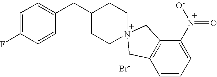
[Br-].C1=C(F)C=CC(CC2CC[N+]3(CC2)CC2=C(C=CC=C2N([O-])=O)C3)=C1
